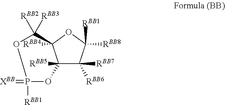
C12([RBB5])C([RBB7])([RBB6])C([RBB1])([RBB8])OC1([RBB4])C([RBB3])([RBB2])OP(=[XBB])([RBB1])O2
